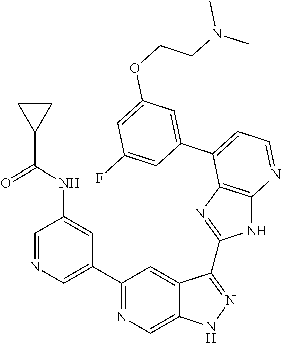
C1(C2=NC=C3C(=C2)C(C2=NC4=C(N2)N=CC=C4C2=CC(OCCN(C)C)=CC(F)=C2)=NN3)=CN=CC(NC(=O)C2CC2)=C1
